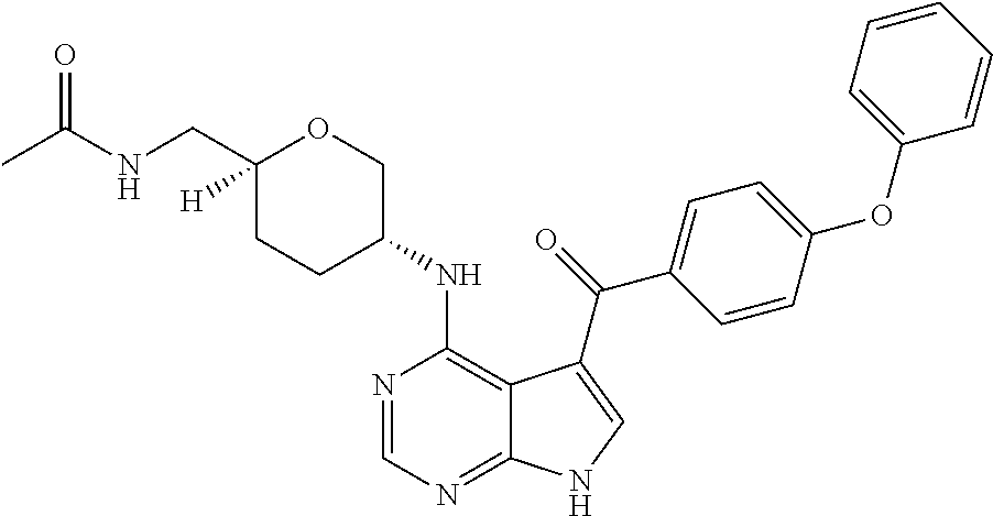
C1(CNC(C)=O)([H])CCC(NC2=C3C(=NC=N2)NC=C3C(=O)C2=CC=C(OC3=CC=CC=C3)C=C2)CO1
